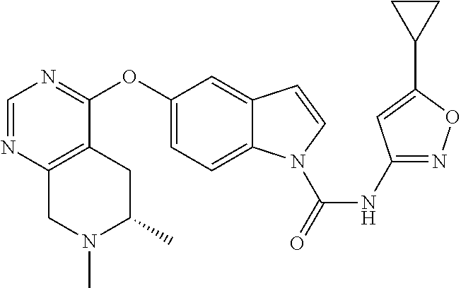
C1(OC2=NC=NC3=C2CC(C)N(C)C3)=CC=C2C(=C1)C=CN2C(NC1=NOC(C2CC2)=C1)=O
